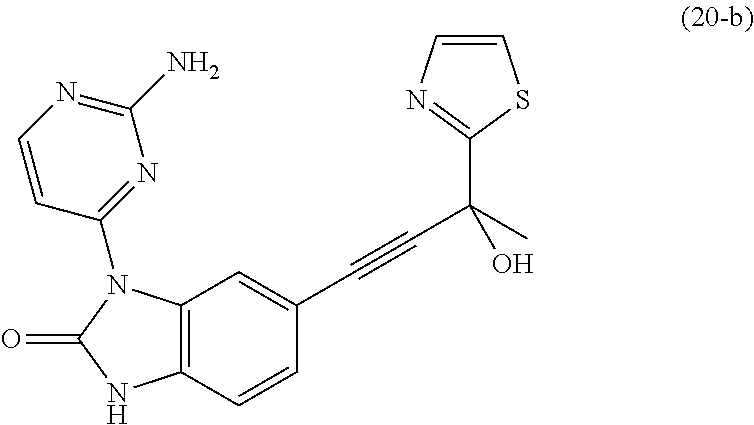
C12=C(C=CC(C#CC(O)(C3=NC=CS3)C)=C1)NC(=O)N2C1=NC(N)=NC=C1
